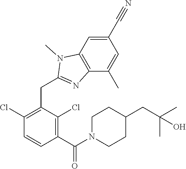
C1(Cl)=C(CC2=NC3=C(C=C(C#N)C=C3C)N2C)C(Cl)=C(C(=O)N2CCC(CC(C)(C)O)CC2)C=C1
